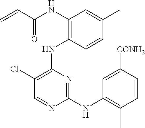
N(C1=C(NC2=C(Cl)C=NC(NC3=C(C)C=CC([CONH2])=C3)=N2)C=CC(C)=C1)C(C=C)=O
